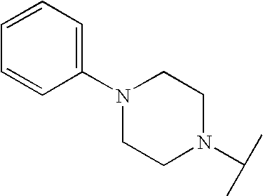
C1N(C(C)C)CCN(C2=CC=CC=C2)C1
